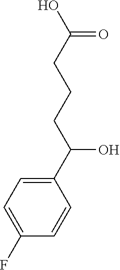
C1(C(CCCC(O)=O)O)=CC=C(F)C=C1
